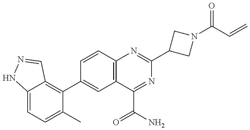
C12=CC=C(C)C(C3=CC4=C(C=C3)N=C(C3CN(C(C=C)=O)C3)N=C4C(N)=O)=C1C=NN2
